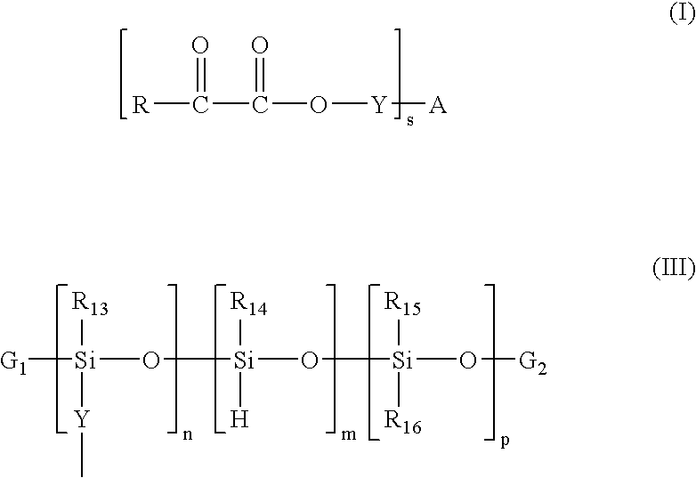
[Si](O[Si](O[Si](O[G2])([R16])[R15])([H])[R14])([G1])([Y]C)[R13].[R]C(C(O[Y][A])=O)=O
